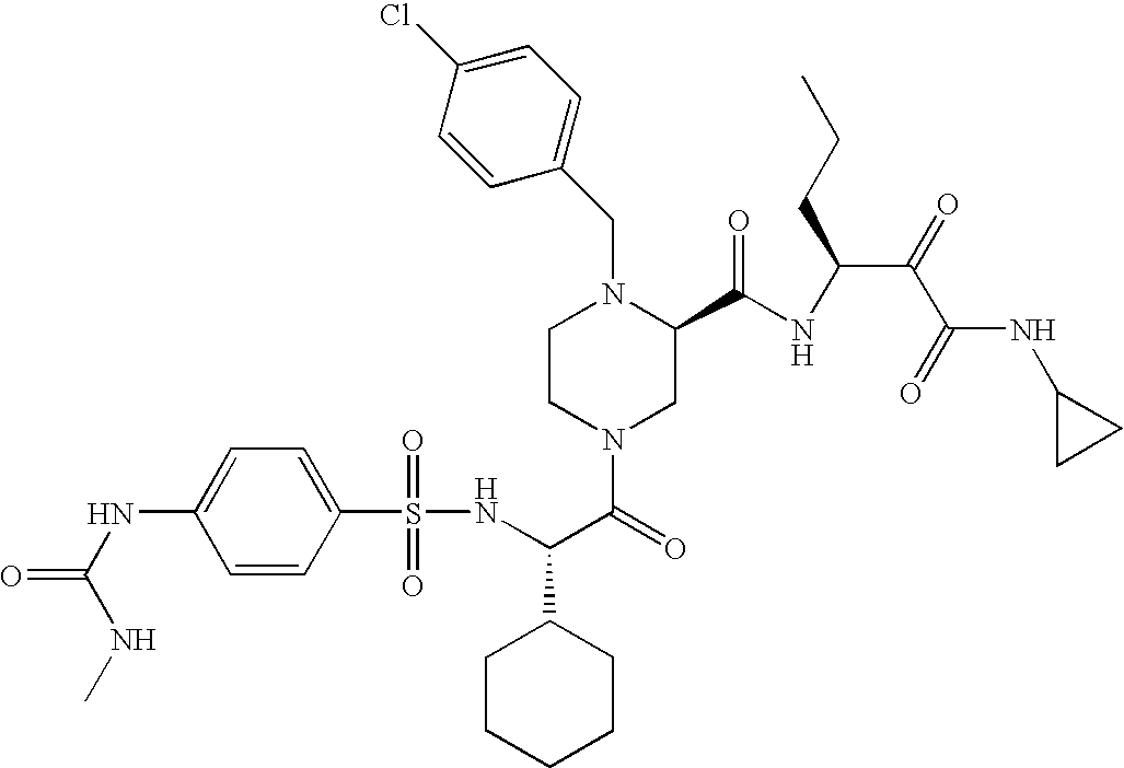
N(C(C(=O)N1CC(C(NC(C(=O)C(=O)NC2CC2)CCC)=O)N(CC2=CC=C(Cl)C=C2)CC1)C1CCCCC1)S(C1=CC=C(NC(=O)NC)C=C1)(=O)=O
